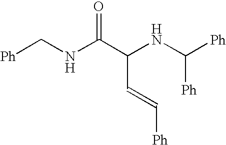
[Ph]CNC(C(NC([Ph])[Ph])C=C[Ph])=O
